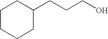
C1CCCC(CCCO)C1
